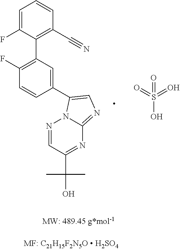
C1=C(F)C(C2=C(F)C=CC(C3=CN=C4N=C(C(C)(C)O)C=NN43)=C2)=C(C#N)C=C1.S(O)(=O)(=O)=O
